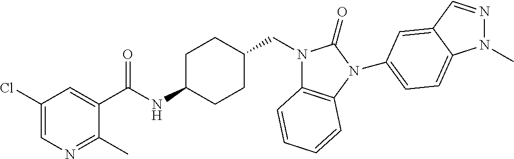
C1(Cl)=CN=C(C)C(C(NC2CCC(CN3C4=C(N(C5=CC=C6N(C)N=CC6=C5)C3=O)C=CC=C4)CC2)=O)=C1
